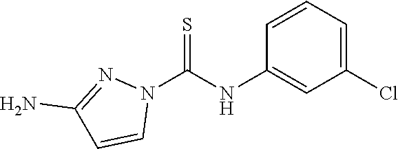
C1(NC(N2C=CC(N)=N2)=S)=CC(Cl)=CC=C1
